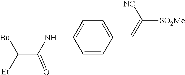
C1=CC(C=C([SO2Me])[NC])=CC=C1NC(C([Et])[Bu])=O
